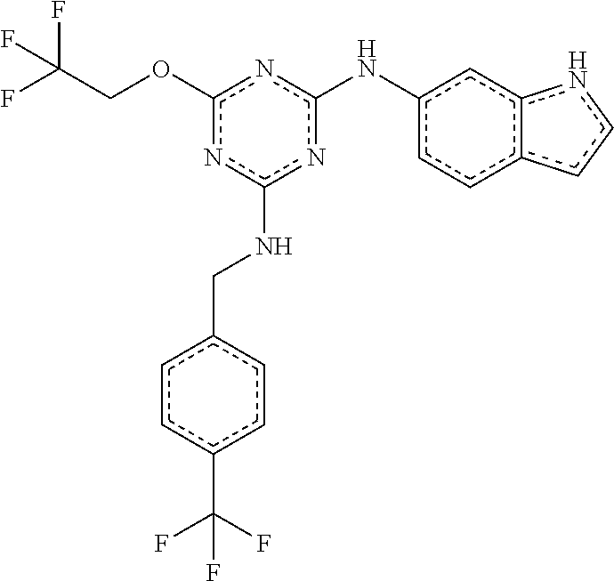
FC(COc1nc(Nc2ccc3c(c2)ncc3)nc(NCc2ccc(C(F)(F)F)cc2)n1)(F)F
